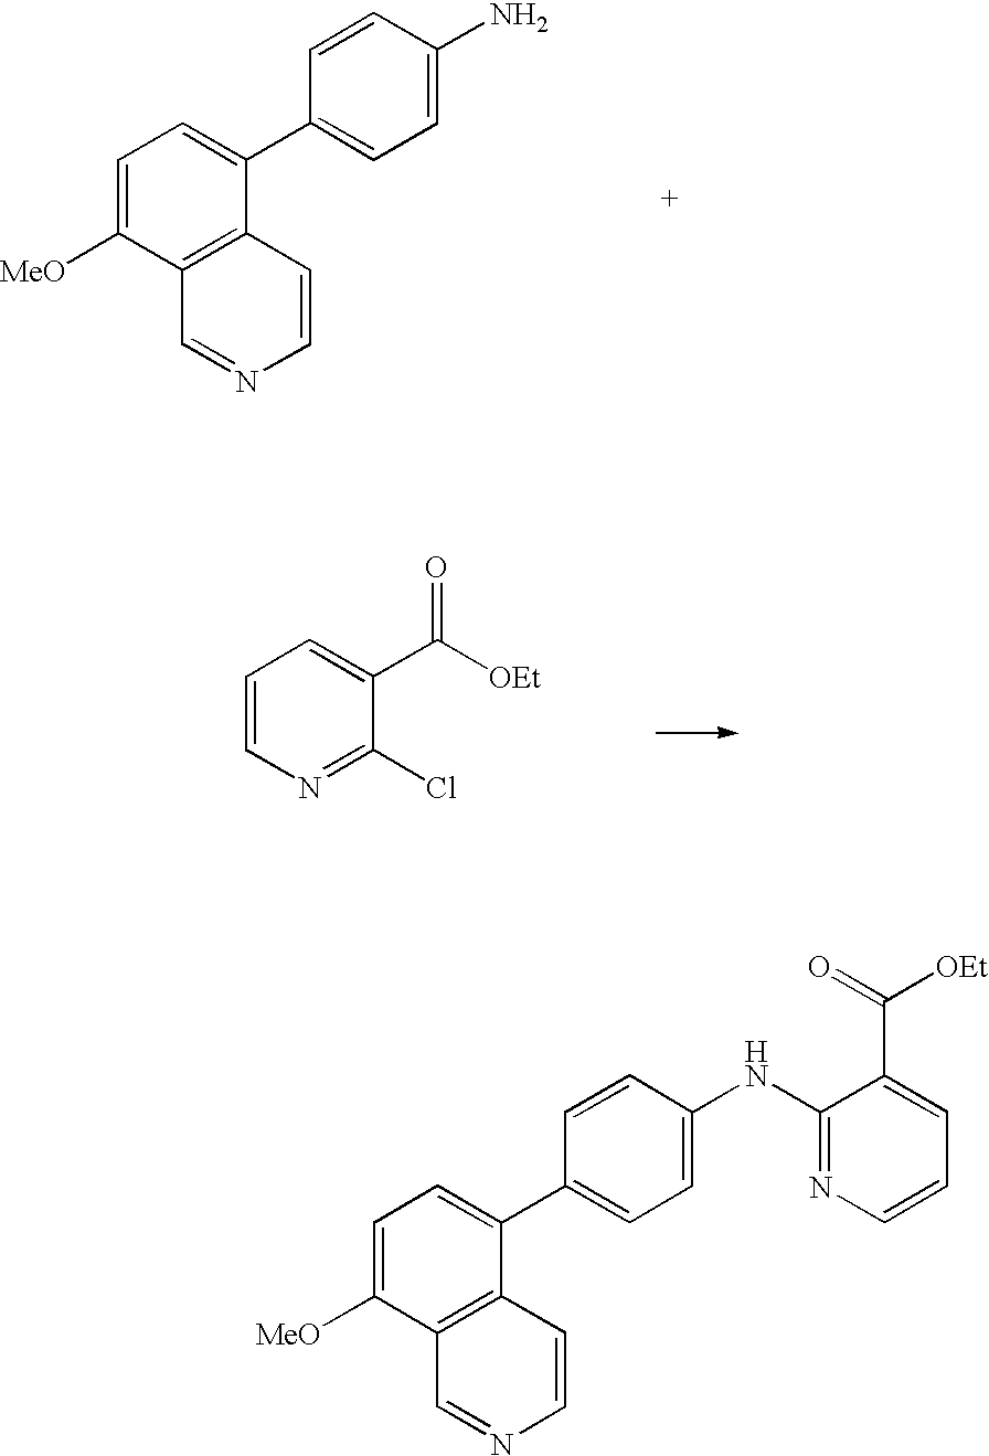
C1=C([MeO])C2=C(C(C3=CC=C(N)C=C3)=C1)C=CN=C2.C1=CN=C(Cl)C(C([OEt])=O)=C1.C1=C([MeO])C2=C(C(C3=CC=C(NC4=NC=CC=C4C([OEt])=O)C=C3)=C1)C=CN=C2
